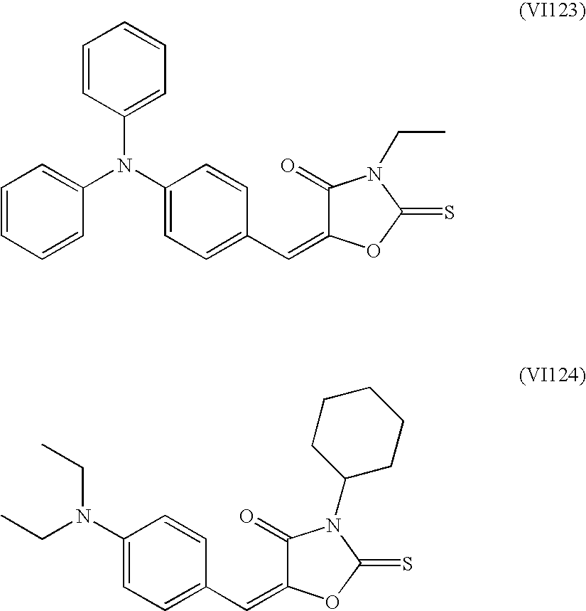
C1(C=C2C(=O)N(CC)C(=S)O2)=CC=C(N(C2=CC=CC=C2)C2=CC=CC=C2)C=C1.C1(C=C2C(=O)N(C3CCCCC3)C(=S)O2)=CC=C(N(CC)CC)C=C1
